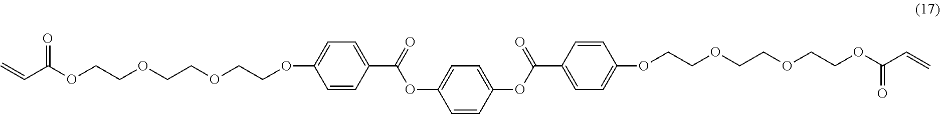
C(OCCOCCOC1=CC=C(C(=O)OC2=CC=C(OC(C3=CC=C(OCCOCCOCCOC(C=C)=O)C=C3)=O)C=C2)C=C1)COC(C=C)=O
